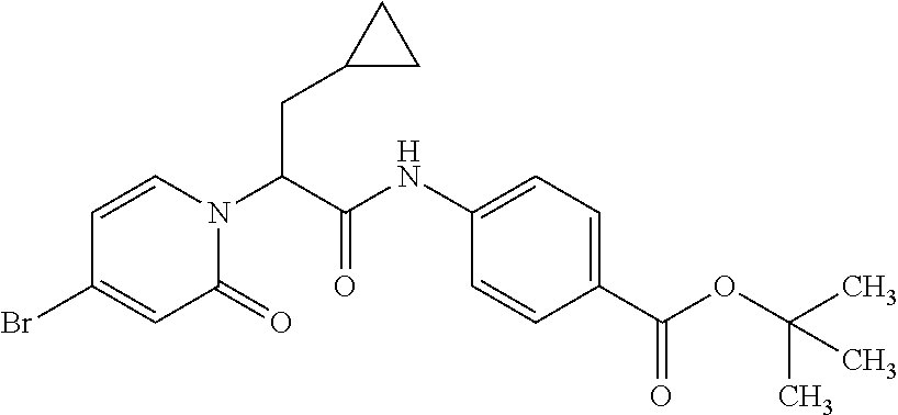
N(C1=CC=C(C(OC(C)(C)C)=O)C=C1)C(C(N1C=CC(Br)=CC1=O)CC1CC1)=O
